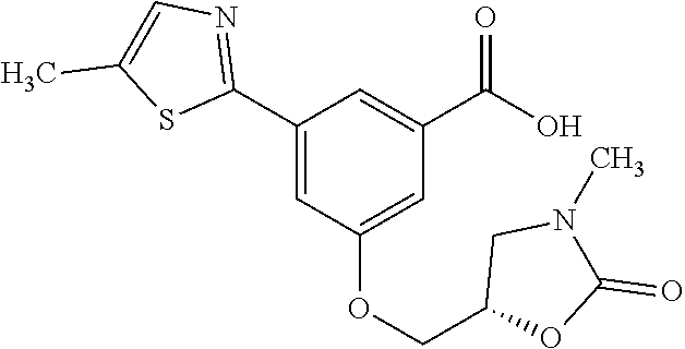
C1(C2=NC=C(C)S2)=CC(OCC2OC(=O)N(C)C2)=CC(C(O)=O)=C1
